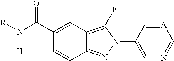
C1(C(N([R])[H])=O)=CC2=C(F)N(C3=CN=C[A]=C3)N=C2C=C1
